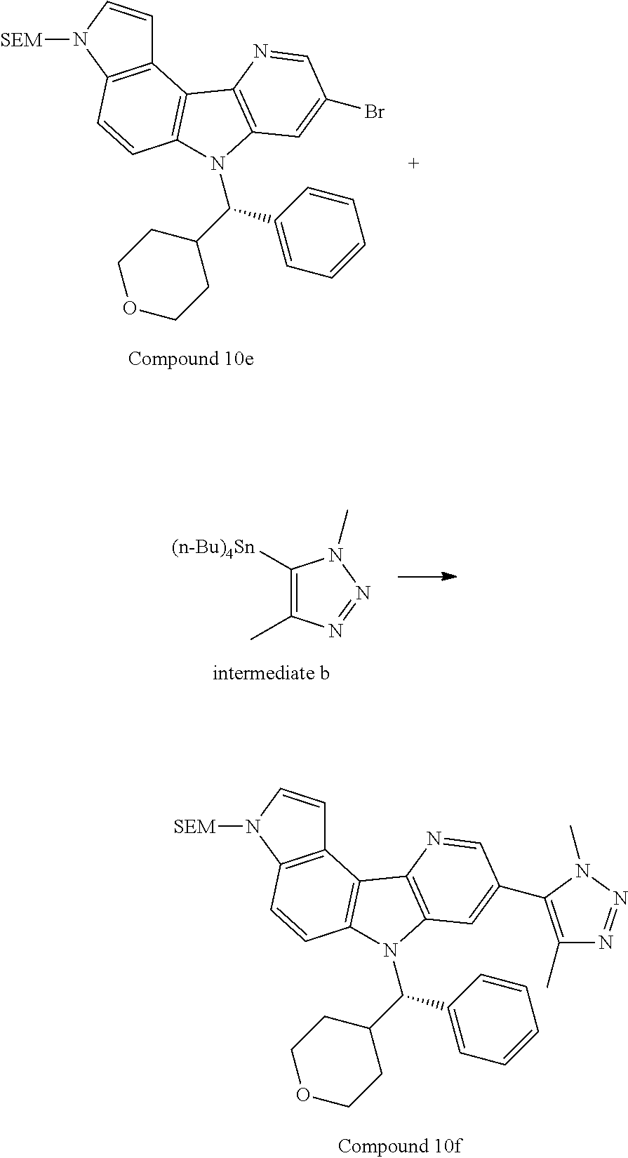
C1([(n-Bu)4Sn])=C(C)N=NN1C.C(C1CCOCC1)(C1=CC=CC=C1)N1C2=C(C3=C(N([SEM])C=C3)C=C2)C2=C1C=C(Br)C=N2.C(C1CCOCC1)(C1=CC=CC=C1)N1C2=C(C3=C(N([SEM])C=C3)C=C2)C2=C1C=C(C1=C(C)N=NN1C)C=N2
